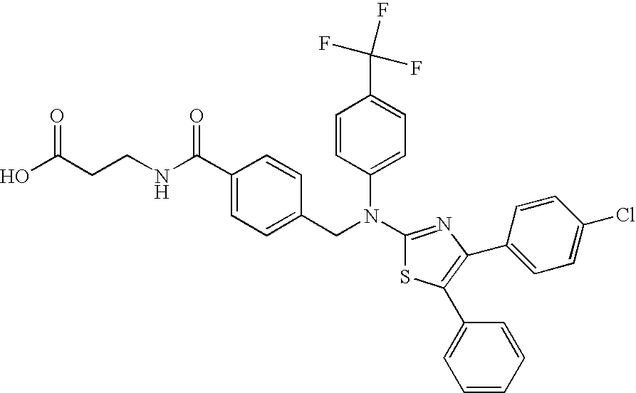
C(CCNC(C1=CC=C(CN(C2=CC=C(C(F)(F)F)C=C2)C2=NC(C3=CC=C(Cl)C=C3)=C(C3=CC=CC=C3)S2)C=C1)=O)(O)=O
